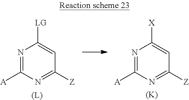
N1=C([A])N=C([Z])C=C1[LG].N1=C([A])N=C([Z])C=C1[X].[(L)].[(K)]
